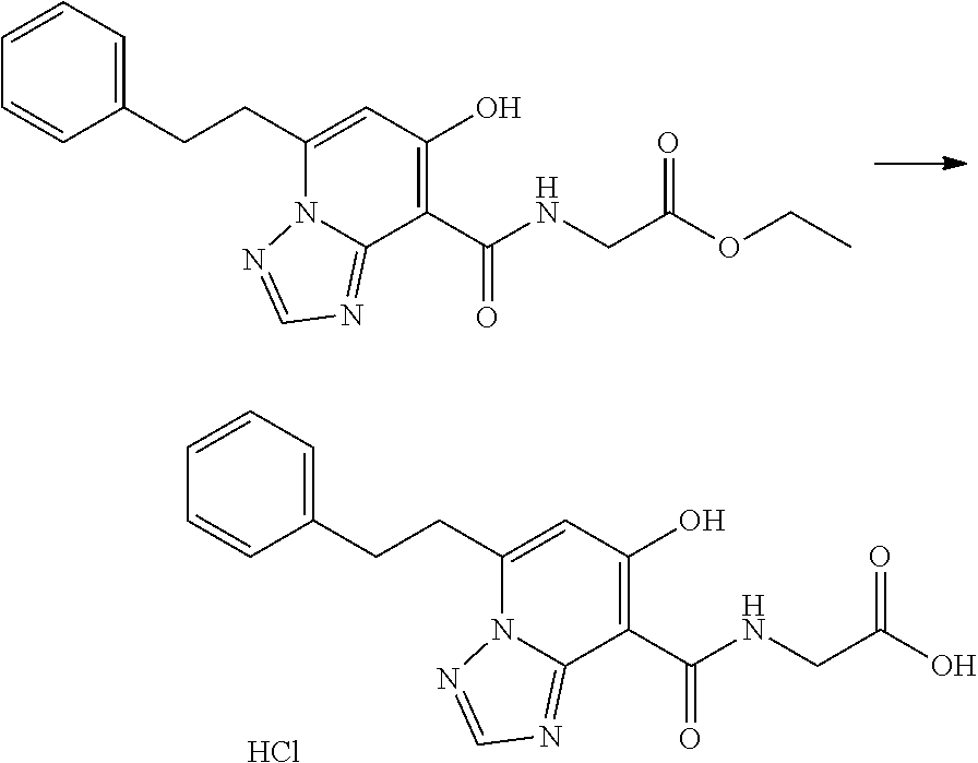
N12C(=NC=N1)C(C(=O)NCC(OCC)=O)=C(O)C=C2CCC1=CC=CC=C1.N12C(=NC=N1)C(C(=O)NCC(O)=O)=C(O)C=C2CCC1=CC=CC=C1.Cl
